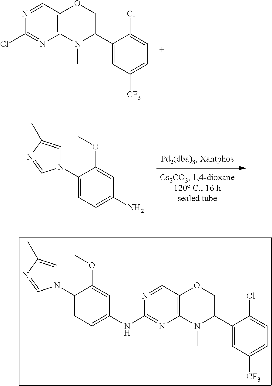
NC1=CC=C(N2C=C(C)N=C2)C(OC)=C1.N1=CC2=C(N=C1Cl)N(C)C(C1=CC([CF3])=CC=C1Cl)CO2.N1=CC2=C(N=C1NC1=CC=C(N3C=C(C)N=C3)C(OC)=C1)N(C)C(C1=CC([CF3])=CC=C1Cl)CO2
